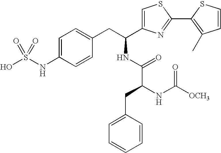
C1=C(NS(O)(=O)=O)C=CC(CC(NC(C(NC([OCH3])=O)CC2=CC=CC=C2)=O)C2=CSC(C3=C(C)C=CS3)=N2)=C1
